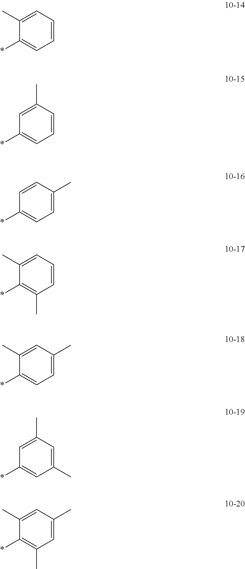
C1(C)=CC=CC=C1*.C1=C(C)C=CC=C1*.C1=CC(C)=CC=C1*.C1(C)=CC=CC(C)=C1*.C1(C)=CC(C)=CC=C1*.C1=C(C)C=C(C)C=C1*.C1(C)=CC(C)=CC(C)=C1*
